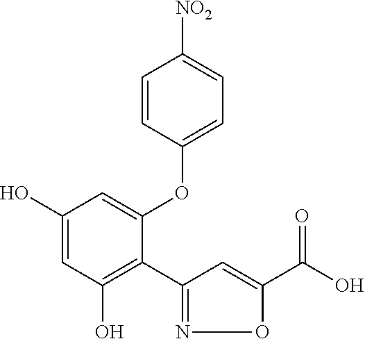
C1(O)=CC(O)=C(C2=NOC(C(O)=O)=C2)C(OC2=CC=C([NO2])C=C2)=C1
